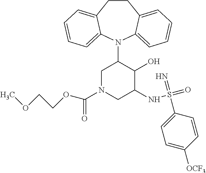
C12=CC=CC=C1N(C1CN(C(=O)OCCOC)CC(NS(=O)(=N)C3=CC=C([OCF3])C=C3)C1O)C1=CC=CC=C1CC2
